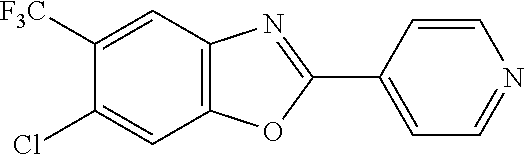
C12=C(C=C([F3C])C(Cl)=C1)N=C(C1=CC=NC=C1)O2
